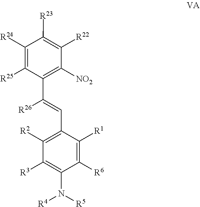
C1([NO2])=C(C(=CC2=C([R2])C([R3])=C(N([R5])[R4])C([R6])=C2[R1])[R26])C([R25])=C([R24])C([R23])=C1[R22]
